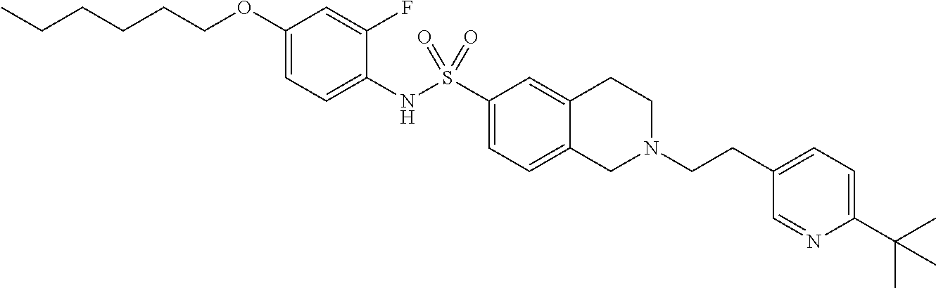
C1(OCCCCCC)=CC=C(NS(C2=CC=C3C(=C2)CCN(CCC2=CC=C(C(C)(C)C)N=C2)C3)(=O)=O)C(F)=C1
